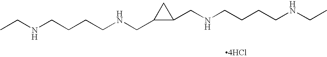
N(CCCCNCC1C(CNCCCCNCC)C1)CC.[4HCl]
